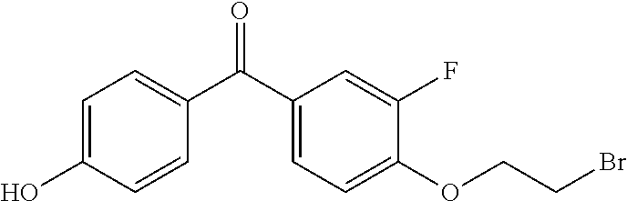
C1=C(O)C=CC(C(C2=CC=C(OCCBr)C(F)=C2)=O)=C1
